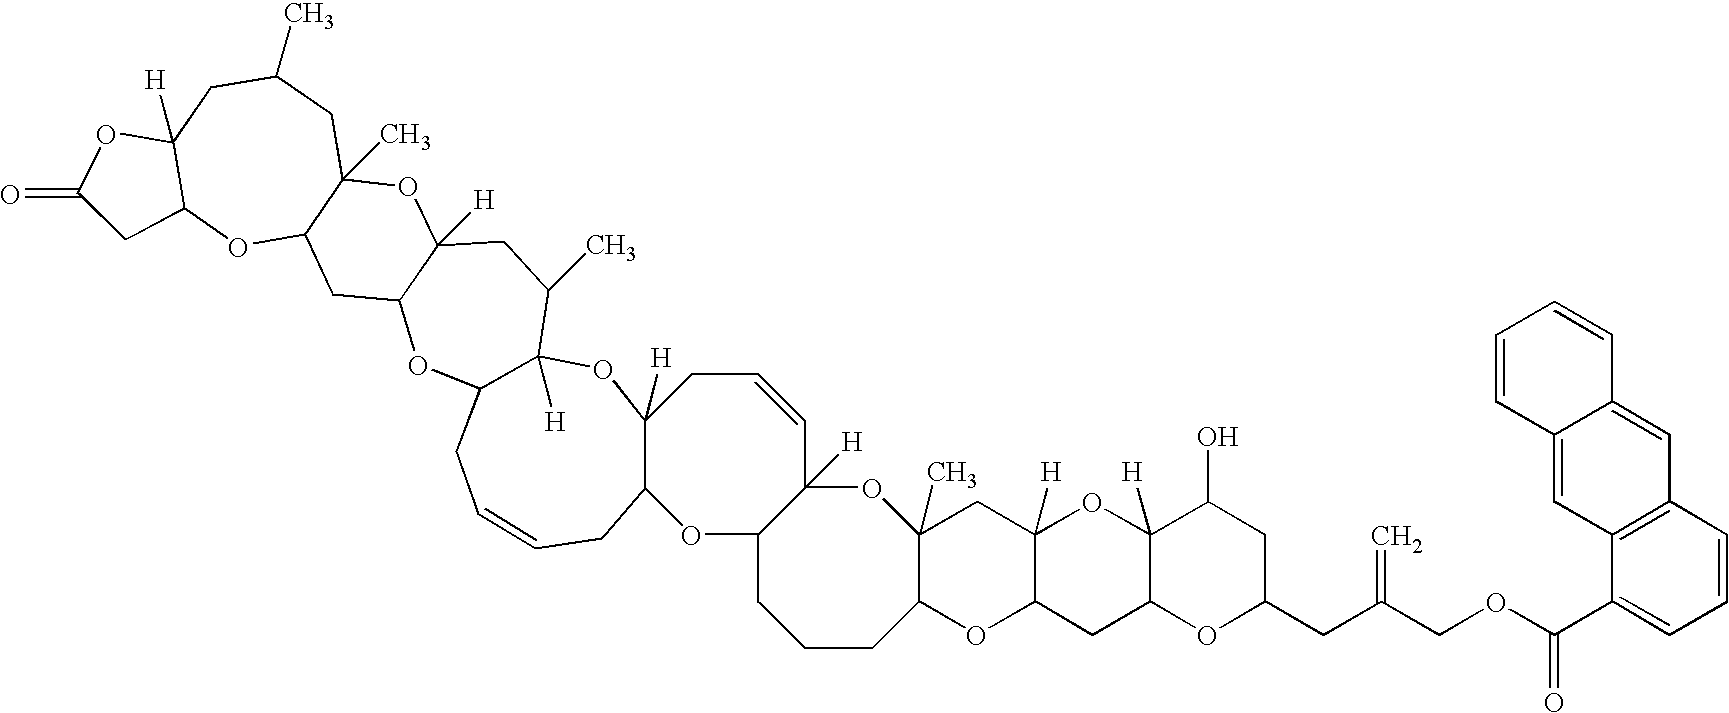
O1C2C([H])(CC3(C)C1CCCC1C([H])(O3)C=CCC3([H])OC4([H])C(CC=CCC3O1)OC1C([H])(CC4C)OC3(C)C(C1)OC1C([H])(CC(C)C3)OC(=O)C1)OC1([H])C(C2)OC(CC(COC(C2=CC=CC3=C2C=C2C(=C3)C=CC=C2)=O)=C)CC1O
